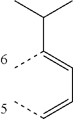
CC(=CC=CC)C(C)C
